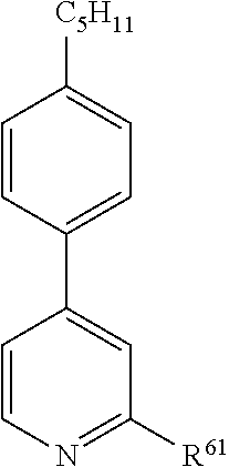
C1=CC(C2=CC([R61])=NC=C2)=CC=C1[C5H11]
